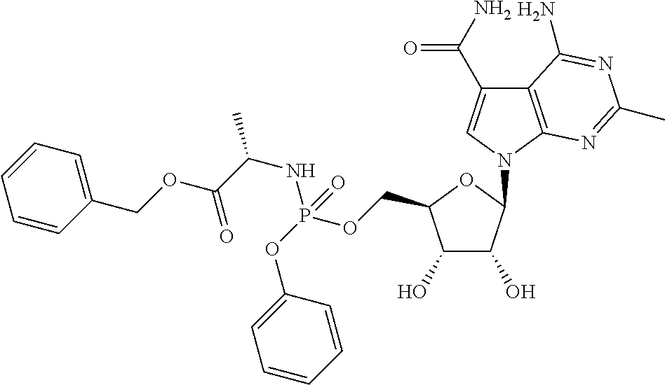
C1(O)C(O)C(COP(NC(C(=O)OCC2=CC=CC=C2)C)(OC2=CC=CC=C2)=O)OC1N1C=C(C(N)=O)C2=C1N=C(C)N=C2N
